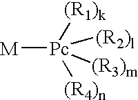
[M][Pc]([(R1)k])([(R4)n])([(R3)m])[(R2)l]
